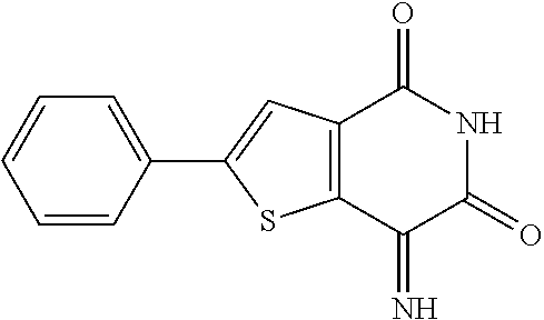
C1=CC=CC(C2=CC3=C(S2)C(=N)C(=O)NC3=O)=C1
